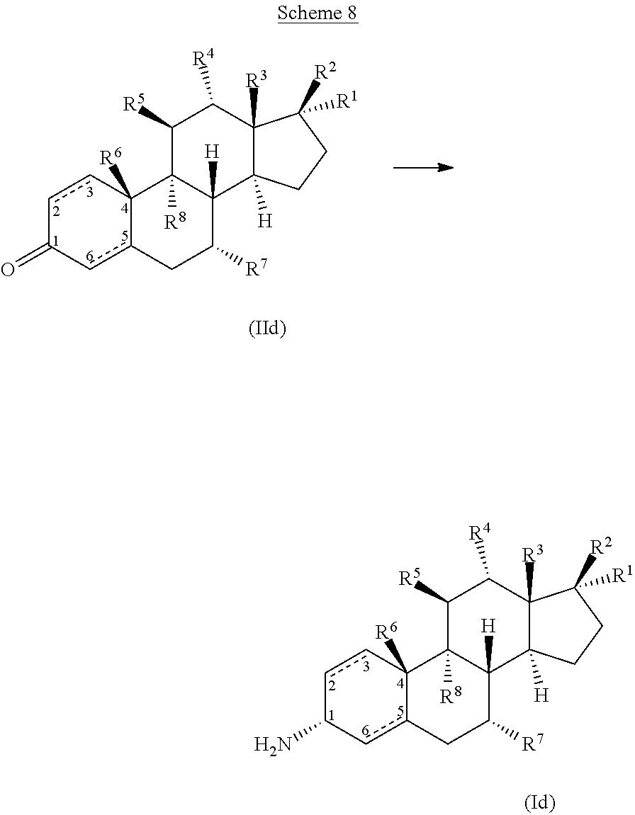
c1cC2([R6])c(cC1N)CC([R7])C1([H])C2([R8])C([R5])C([R4])C2([R3])C1([H])CCC2([R2])[R1].c1cC2([R6])c(cC1=O)CC([R7])C1([H])C2([R8])C([R5])C([R4])C2([R3])C1([H])CCC2([R2])[R1]
